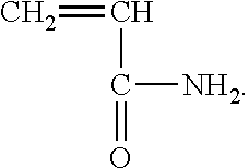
C=CC(=O)[NH2]
